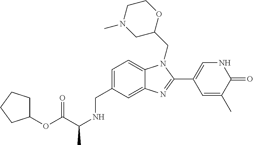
C1(OC(C(NCC2=CC=C3C(=C2)N=C(C2=CNC(=O)C(C)=C2)N3CC2OCCN(C)C2)C)=O)CCCC1
